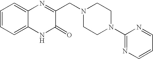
C1=CC=C2C(=C1)N=C(CN1CCN(C3=NC=CC=N3)CC1)C(=O)N2
